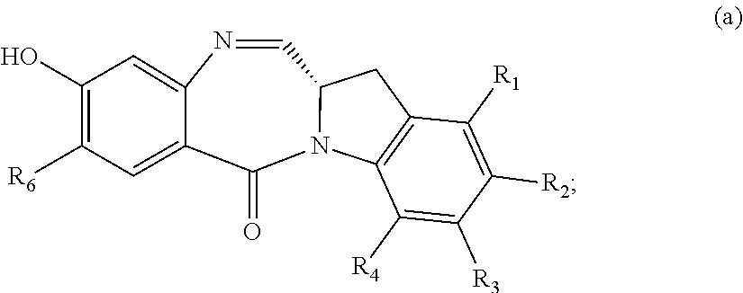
N1=CC2N(C(=O)C3=CC([R6])=C(O)C=C13)C1=C(C2)C([R1])=C([R2])C([R3])=C1[R4]
